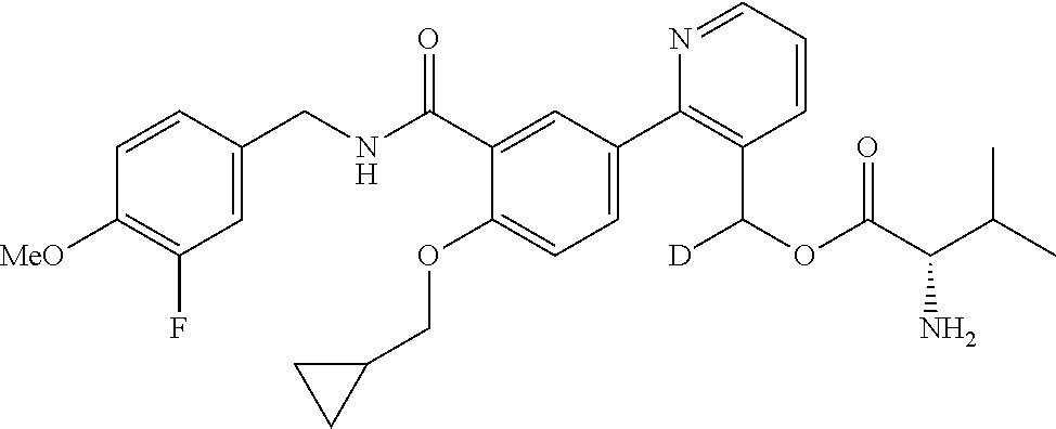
C1=C(CNC(C2=CC(C3=C(C(OC(C(C(C)C)N)=O)[D])C=CC=N3)=CC=C2OCC2CC2)=O)C=CC([MeO])=C1F
